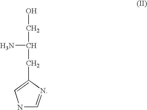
OCC(CC1=CNC=N1)N
